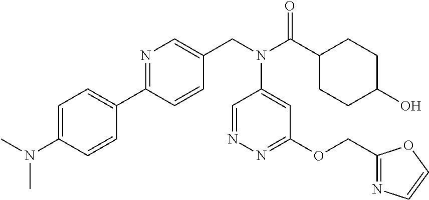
N1=C(C2=CC=C(N(C)C)C=C2)C=CC(CN(C(C2CCC(O)CC2)=O)C2=CC(OCC3=NC=CO3)=NN=C2)=C1
